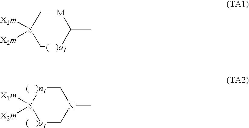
C1[(   )o1]C(C)[M]CS1([X1m])[X2m].[(   )o1]1CN(C)C[(   )n1]S1([X1m])[X2m]
